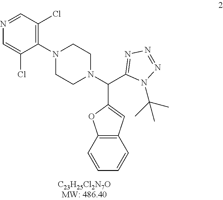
C1=C(Cl)C(N2CCN(C(C3=NN=NN3C(C)(C)C)C3=CC4=C(C=CC=C4)O3)CC2)=C(Cl)C=N1
